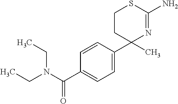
C1CC(C)(C2=CC=C(C(N(CC)CC)=O)C=C2)N=C(N)S1
